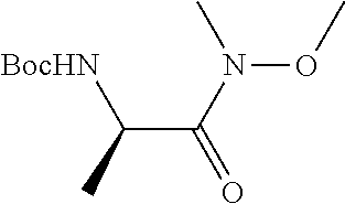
C(C(N(C)OC)=O)(C)[BocHN]
